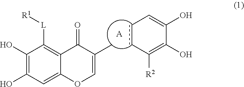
c1cC([R2])=C(O)C(O)=C1.[A].C1(O)=C(O)C=C2C(=C1[L][R1])C(=O)C(C)=CO2
